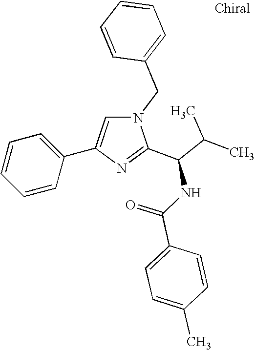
N1(CC2=CC=CC=C2)C=C(C2=CC=CC=C2)N=C1C(C(C)C)NC(=O)C1=CC=C(C)C=C1
